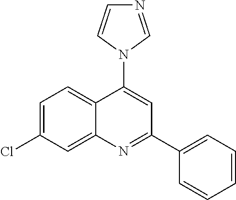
C1=C(Cl)C=C2C(=C1)C(N1C=NC=C1)=CC(C1=CC=CC=C1)=N2
